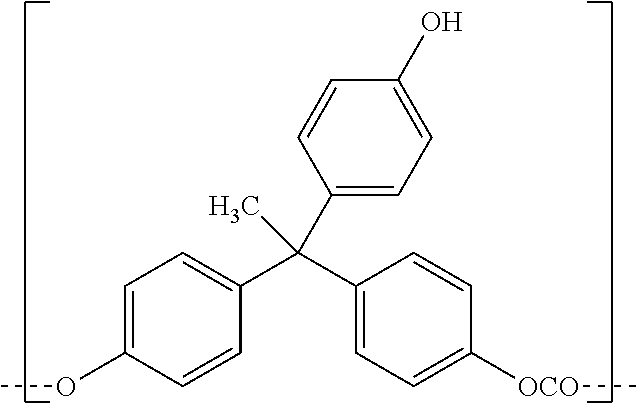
C1=C(OC)C=CC(C(C2=CC=C([OCO]C)C=C2)(C)C2=CC=C(O)C=C2)=C1
